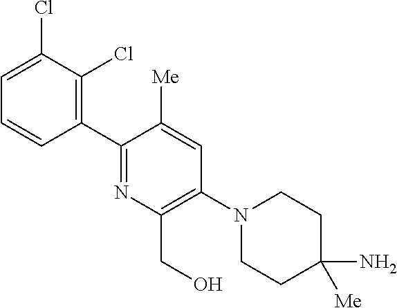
C1(C2=C(Cl)C(Cl)=CC=C2)=NC(CO)=C(N2CCC(N)([Me])CC2)C=C1[Me]
